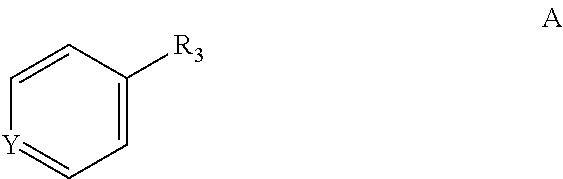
C1=C([R3])C=C[Y]=C1
